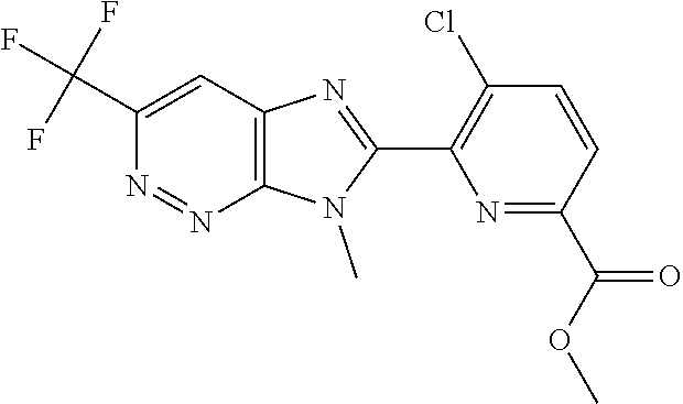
C1(C(F)(F)F)=CC2=C(N=N1)N(C)C(C1=C(Cl)C=CC(C(OC)=O)=N1)=N2
